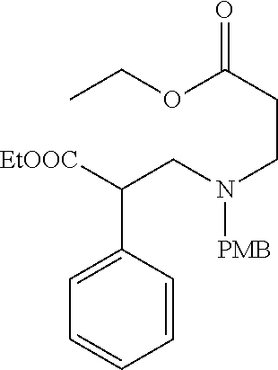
C1=CC(C([EtOOC])CN(CCC(=O)OCC)[PMB])=CC=C1
